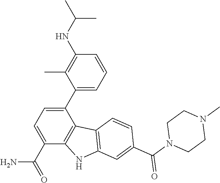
C1=CC=C(C2=CC=C(C(=O)N)C3=C2C2=C(N3)C=C(C(N3CCN(C)CC3)=O)C=C2)C(C)=C1NC(C)C
